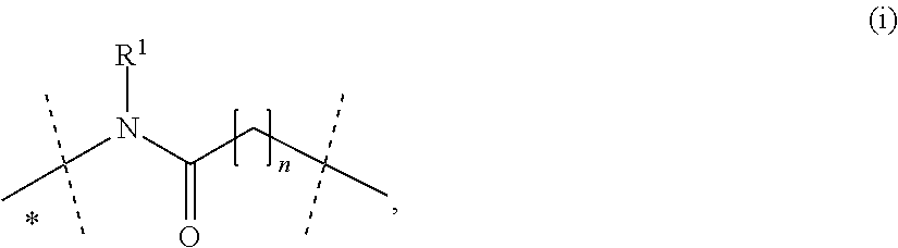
C(=O)(CC(C)(C)C)N(C(C)(C)C)[R1]
